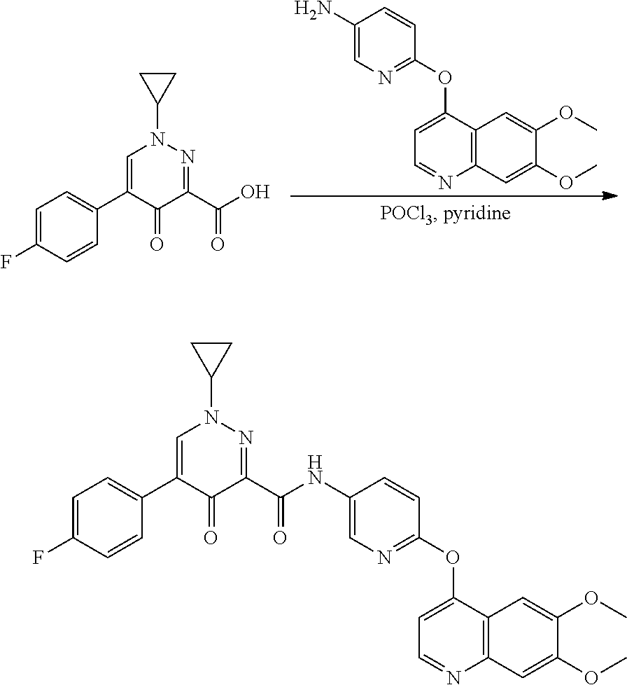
C1CC1N1N=C(C(O)=O)C(=O)C(C2=CC=C(F)C=C2)=C1.C12=C(C(OC3=NC=C(N)C=C3)=CC=N1)C=C(OC)C(OC)=C2.C1CC1N1N=C(C(=O)NC2=CN=C(OC3=CC=NC4=C3C=C(OC)C(OC)=C4)C=C2)C(=O)C(C2=CC=C(F)C=C2)=C1
